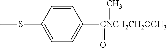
C1(SC)=CC=C([CNCH2CH2OCH3](=O)C)C=C1
